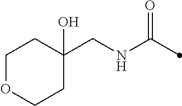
C1(CNC(=O)C)(O)CCOCC1
